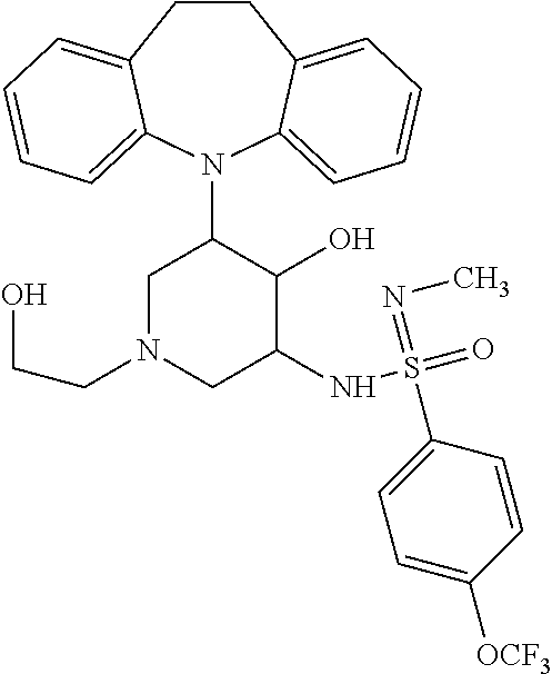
C12=CC=CC=C1N(C1CN(CCO)CC(NS(=O)(=NC)C3=CC=C([OCF3])C=C3)C1O)C1=CC=CC=C1CC2
